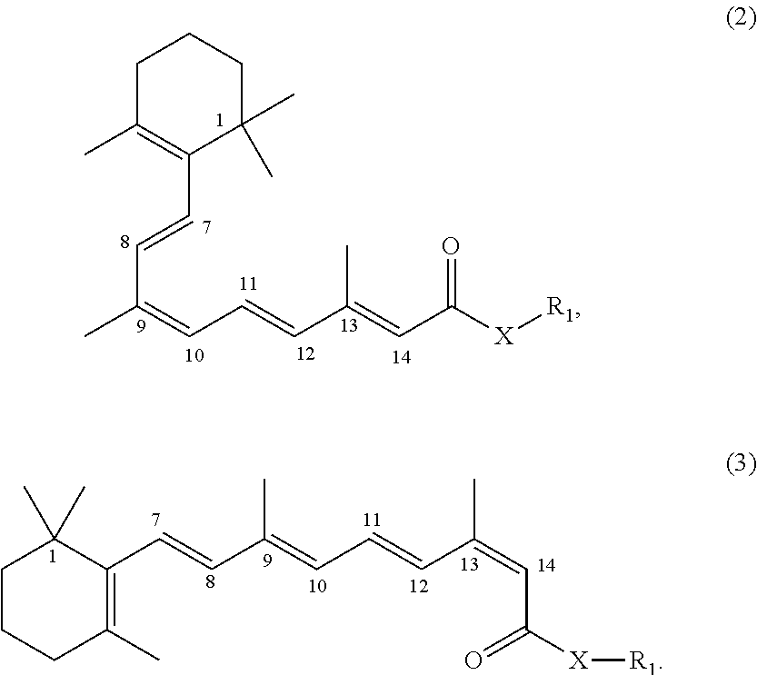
C1C(C)=C(C=CC(C)=CC=CC(=CC([X][R1])=O)C)C(C)(C)CC1.C1CCC(C)=C(C=CC(=CC=CC(=CC([X][R1])=O)C)C)C1(C)C
